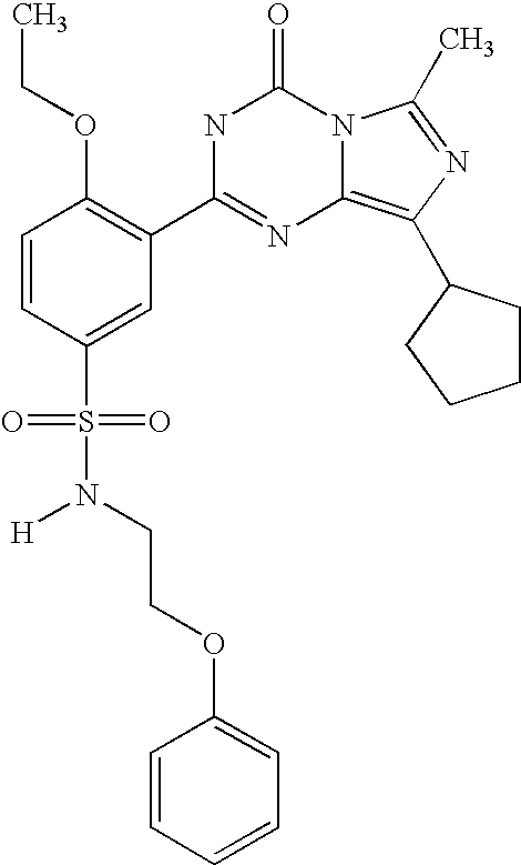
C1=CC(S(N([H])CCOC2=CC=CC=C2)(=O)=O)=CC(C2=NC3=C(C4CCCC4)N=C(C)N3C(=O)N2)=C1OCC
